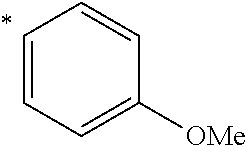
C1=CC=C([OMe])C=C1
